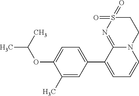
C1(C)=CC(C2=CC=CN3C2=NS(=O)(=O)CC3)=CC=C1OC(C)C
